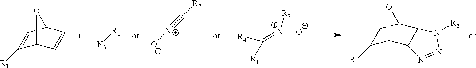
C1([R1])=CC2C=CC1O2.[N3][R2].[O-][N+]#C[R2].[R4]C(=[N+]([R3])[O-])[R1].C1([R1])C2C3C(C(C1)O2)N([R2])N=N3
